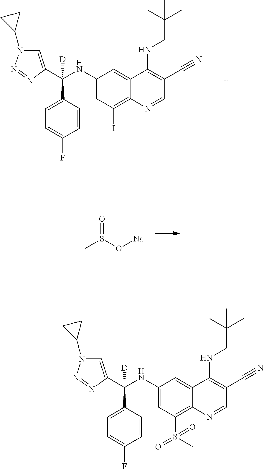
C1=C(C(NC2=CC(I)=C3C(=C2)C(NCC(C)(C)C)=C(C#N)C=N3)(C2=CC=C(F)C=C2)[D])N=NN1C1CC1.CS(O[Na])=O.C1=C(C(NC2=CC(S(C)(=O)=O)=C3C(=C2)C(NCC(C)(C)C)=C(C#N)C=N3)(C2=CC=C(F)C=C2)[D])N=NN1C1CC1
